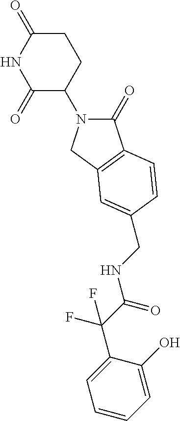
C1(=O)N(C2CCC(=O)NC2=O)CC2=C1C=CC(CNC(C(C1=CC=CC=C1O)(F)F)=O)=C2
